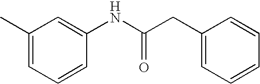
C1(C)=CC=CC(NC(CC2=CC=CC=C2)=O)=C1
